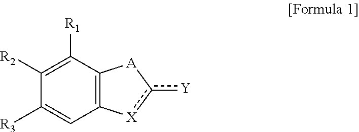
C1([R3])=CC2=C(C([R1])=C1[R2])[A]c([Y])[X]2
